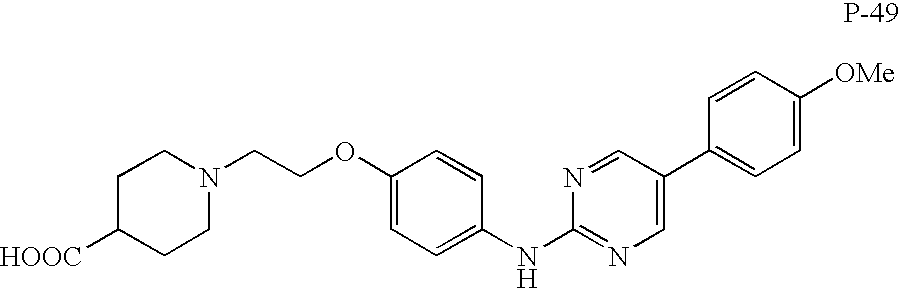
C1C([HOOC])CCN(CCOC2=CC=C(NC3=NC=C(C4=CC=C([OMe])C=C4)C=N3)C=C2)C1
